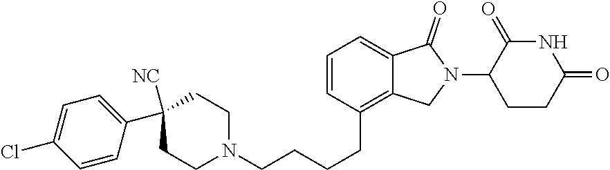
C1=CC(CCCCN2CCC(C3=CC=C(Cl)C=C3)([NC])CC2)=C2C(=C1)C(=O)N(C1CCC(=O)NC1=O)C2
